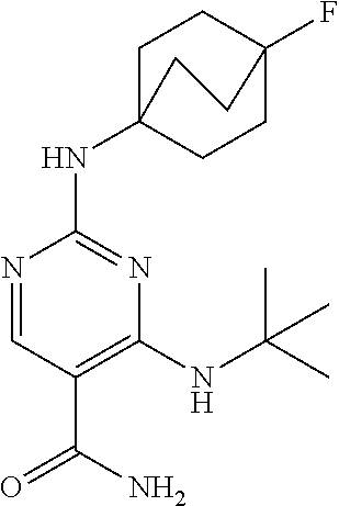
C1(NC(C)(C)C)=C(C(N)=O)C=NC(NC23CCC(F)(CC2)CC3)=N1
